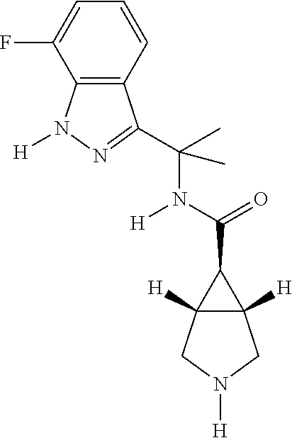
C12([H])C([H])(CN([H])C1)C2C(=O)N([H])C(C)(C)C1=NN([H])C2=C1C=CC=C2F
